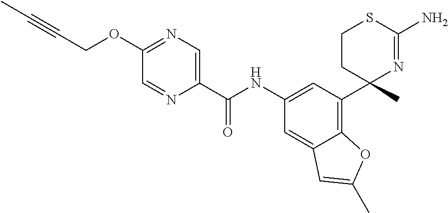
C1(C(NC2=CC(C3(C)N=C(N)SCC3)=C3C(=C2)C=C(C)O3)=O)=CN=C(OCC#CC)C=N1
